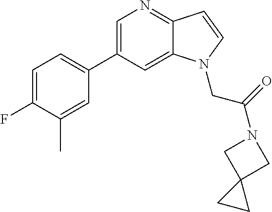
C1=C(C2=CC=C(F)C(C)=C2)C=C2C(=N1)C=CN2CC(N1CC2(C1)CC2)=O
